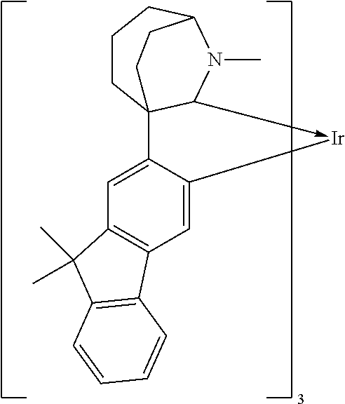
C1CC23C(->[Ir]C4=CC5=C(C=C24)C(C)(C)C2=C5C=CC=C2)N(C)C(C1)CC3
